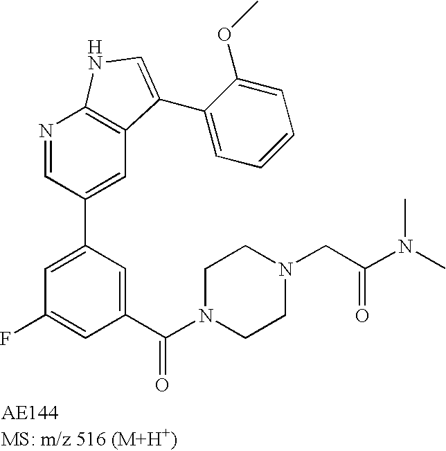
N1=CC(C2=CC(F)=CC(C(N3CCN(CC(N(C)C)=O)CC3)=O)=C2)=CC2=C1NC=C2C1=CC=CC=C1OC
